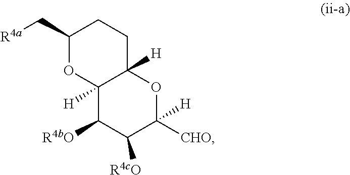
C1(C[R4a])OC2([H])C([H])(CC1)OC([H])([CHO])C([R4cO])C2[R4bO]
